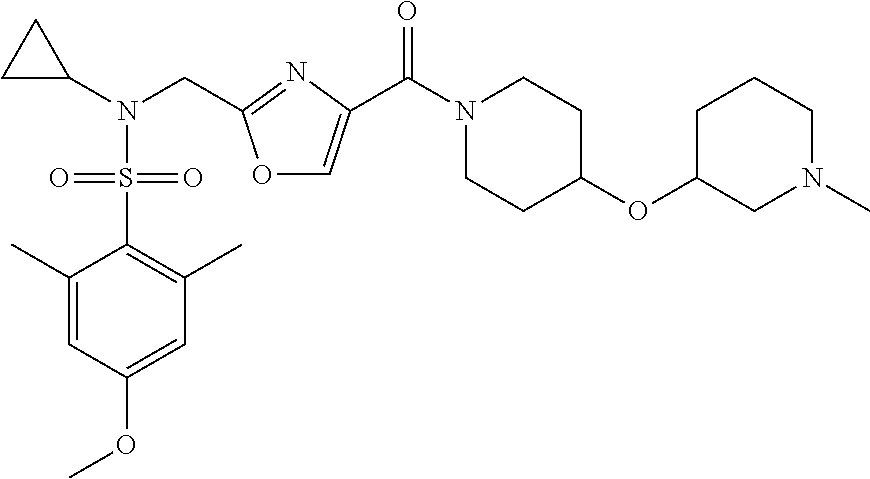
C1(C)=CC(OC)=CC(C)=C1S(=O)(N(C1CC1)CC1=NC(C(N2CCC(OC3CN(C)CCC3)CC2)=O)=CO1)=O
